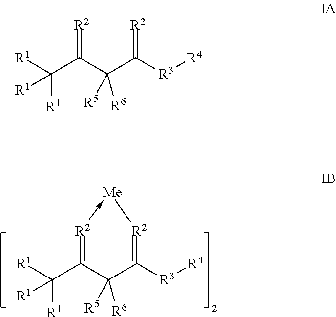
[R2]1->[Me][R2]=C([R3][R4])C([R6])([R5])C=1C([R1])([R1])[R1].[R2]=C(C(C([R3][R4])=[R2])([R6])[R5])C([R1])([R1])[R1]
